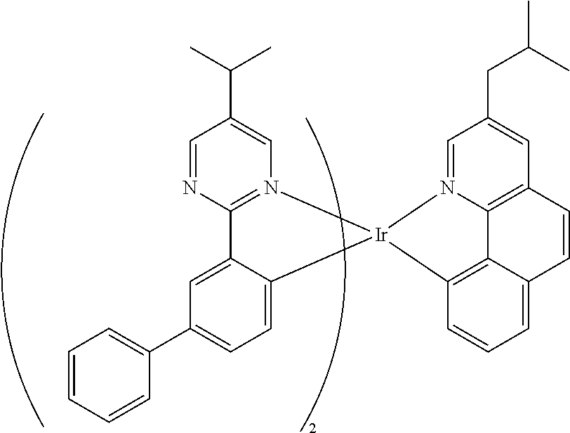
C12=N(C=C(C(C)C)C=N1)[Ir]1(C3=CC=C(C4=CC=CC=C4)C=C23)C2=C3C4=C(C=C(CC(C)C)C=N41)C=CC3=CC=C2
